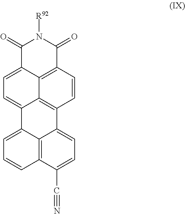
C1=C2C3=C(C=C1)C(C#N)=CC=C3C1=C3C2=CC=C2C3=C(C=C1)C(=O)N([R92])C2=O
